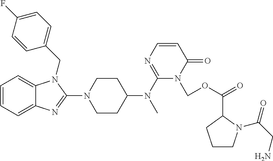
C1=CC=C2C(=C1)N(CC1=CC=C(F)C=C1)C(N1CCC(N(C3=NC=CC(=O)N3COC(=O)C3N(C(CN)=O)CCC3)C)CC1)=N2
